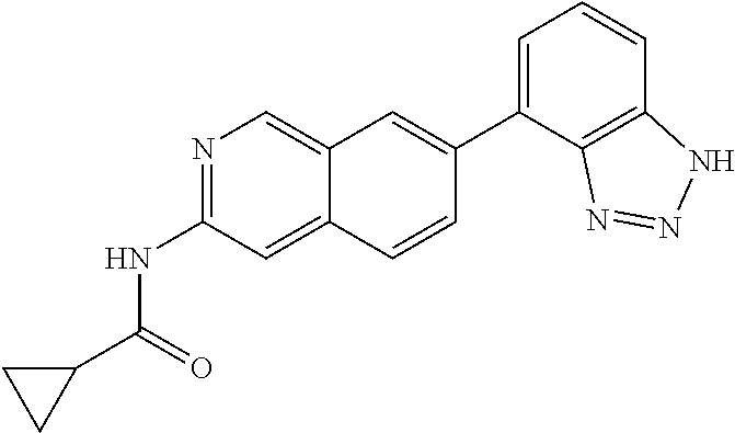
N1=C(NC(C2CC2)=O)C=C2C(=C1)C=C(C1=CC=CC3=C1N=NN3)C=C2
